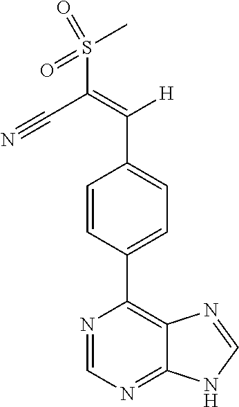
C1=CC(C2=C3C(=NC=N2)NC=N3)=CC=C1C([H])=C(S(C)(=O)=O)C#N
